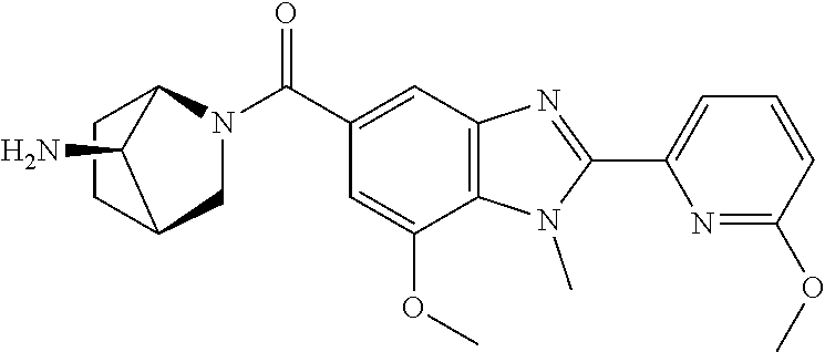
C1(C2=NC3=C(N2C)C(OC)=CC(C(N2CC4CCC2C4N)=O)=C3)=CC=CC(OC)=N1
